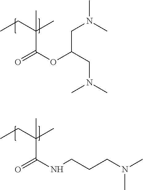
CCC(C)(C)C(=O)OC(CN(C)C)CN(C)C.CCC(C)(C)C(=O)NCCCN(C)C
